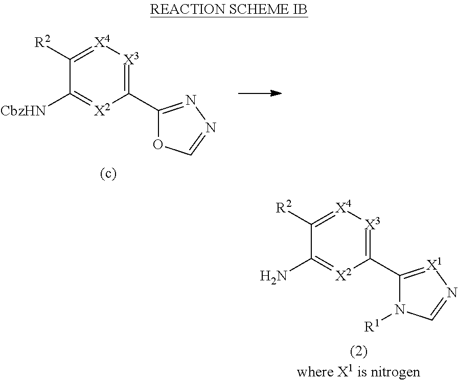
C1([R2])=[X4][X3]=C(C2=[X1]N=CN2[R1])[X2]=C1N.C1([R2])=[X4][X3]=C(C2=NN=CO2)[X2]=C1[CbzHN]
